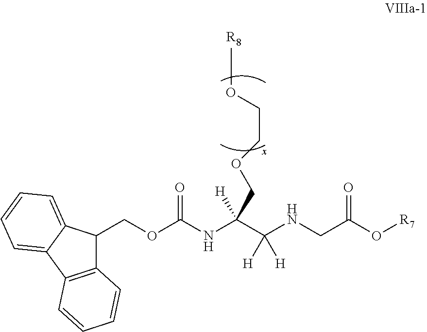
C12=C(C3=CC=CC=C3C1COC(NC(C(NCC(O[R7])=O)([H])[H])([H])COCCO[R8])=O)C=CC=C2
